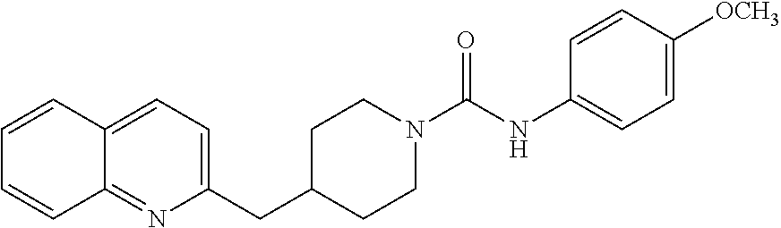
C12=CC=C(CC3CCN(C(NC4=CC=C([OCH3])C=C4)=O)CC3)N=C1C=CC=C2
